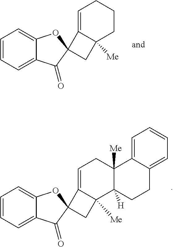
C1=CC=C2C(=C1)OC1(C2=O)C2=CCCCC2([Me])C1.C1=CC=C2C(=C1)OC1(C2=O)C2=CCC3([Me])C([H])(C2([Me])C1)CCC1=CC=CC=C31
